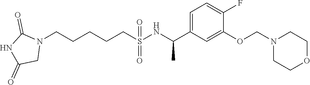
N1(CCCCCS(NC(C2=CC=C(F)C(OCN3CCOCC3)=C2)C)(=O)=O)C(=O)NC(=O)C1
